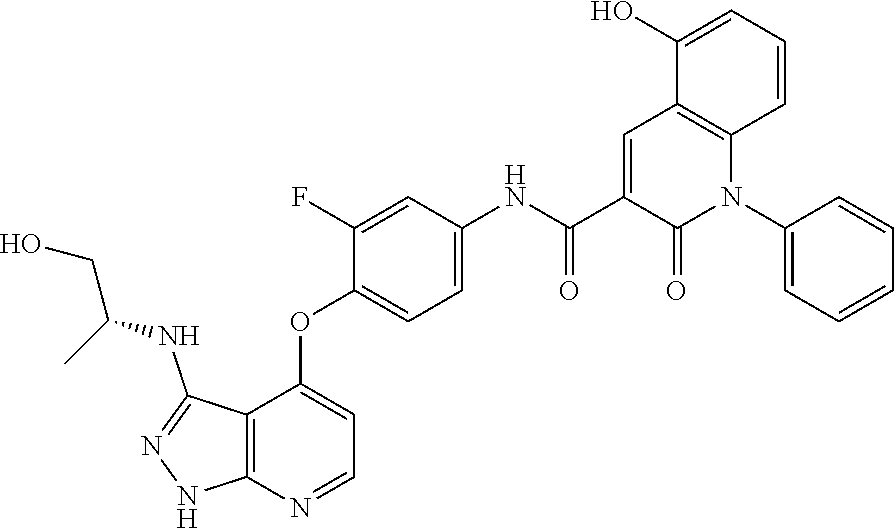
C12=C(N=CC=C1OC1=CC=C(NC(C3=CC4=C(N(C5=CC=CC=C5)C3=O)C=CC=C4O)=O)C=C1F)NN=C2NC(CO)C
